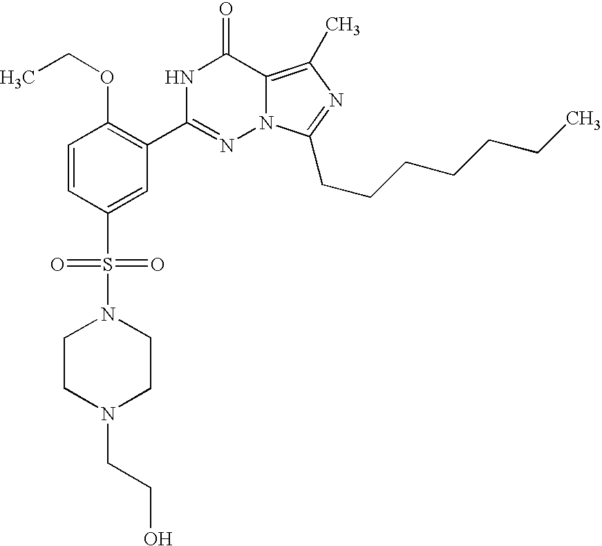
C1=CC(S(=O)(=O)N2CCN(CCO)CC2)=CC(C2=NN3C(=C(C)N=C3CCCCCCC)C(=O)N2)=C1OCC
